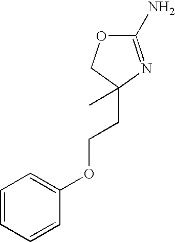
C1(N)=NC(CCOC2=CC=CC=C2)(C)CO1
